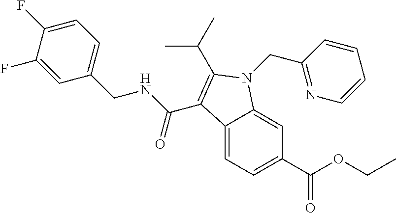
C1=C(F)C(F)=CC(CNC(=O)C2=C(C(C)C)N(CC3=NC=CC=C3)C3=CC(C(OCC)=O)=CC=C32)=C1
